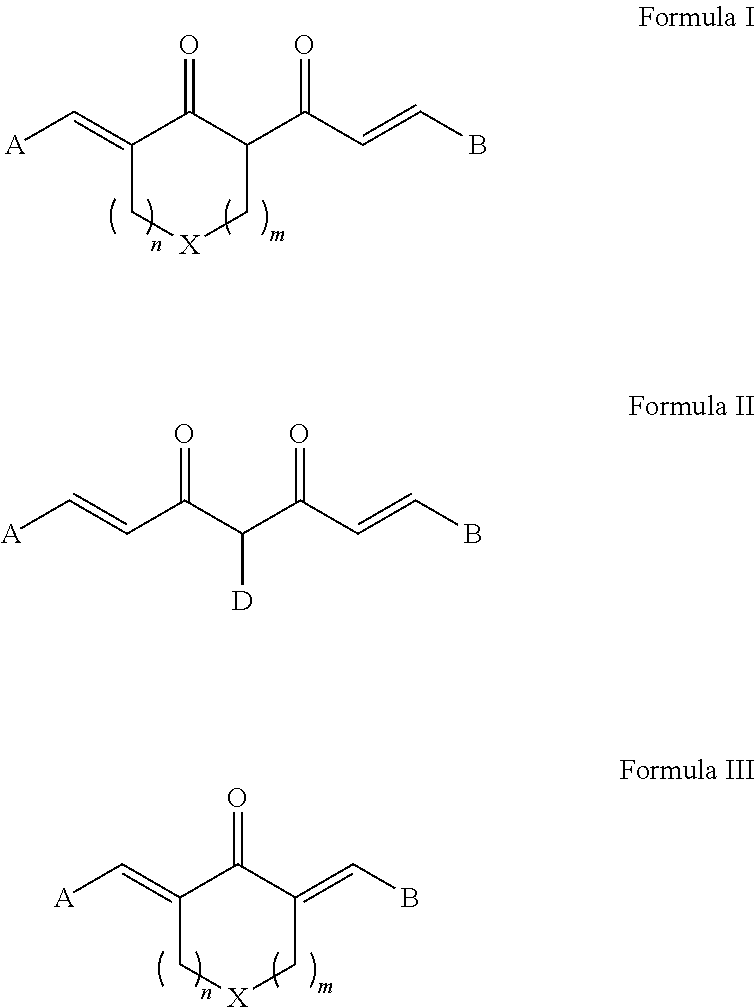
C1(=C[A])C[X]CC(C(C=CB)=O)C1=O.C1(=C[A])C[X]CC(=CB)C1=O.[A]C=CC(C(C(C=CB)=O)[D])=O
